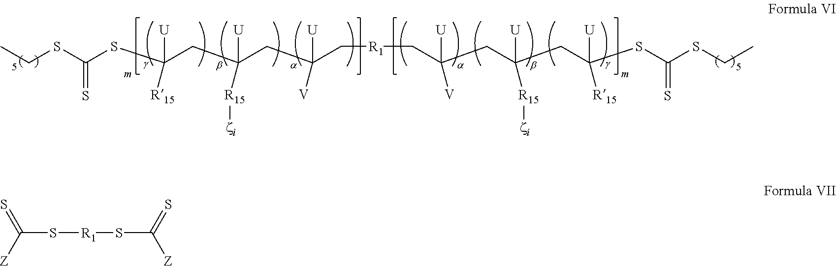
C(C(CC(CC(SC(SCC)=S)([U])[R15])([U])[R15][zi])([U])[V])[R1]CC(CC(CC(SC(SCC)=S)([U])[R15])([U])[R15][zi])([U])[V].S=C(S[R1]SC([Z])=S)[Z]
